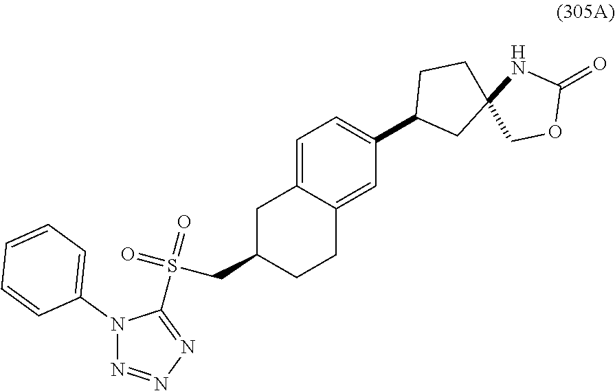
C1C(CS(=O)(=O)C2=NN=NN2C2=CC=CC=C2)CCC2=CC(C3CC4(CC3)COC(=O)N4)=CC=C12
